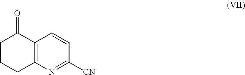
C1CCC2=C(C1=O)C=CC([CN])=N2
